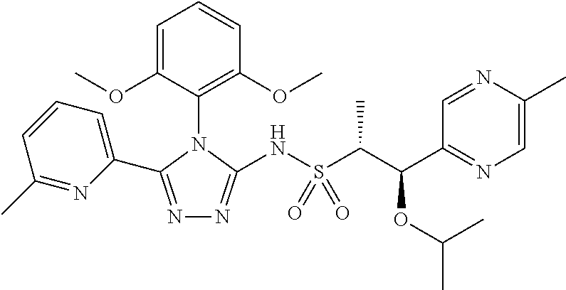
N1=C(C2=CC=CC(C)=N2)N(C2=C(OC)C=CC=C2OC)C(NS(C(C(C2=NC=C(C)N=C2)OC(C)C)C)(=O)=O)=N1
